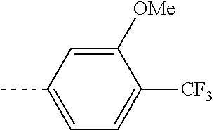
C1([OMe])=CC(C)=CC=C1[CF3]
